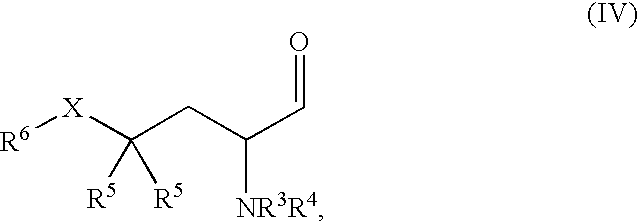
[R6][X]C(CC(C=O)[NR3R4])([R5])[R5]
